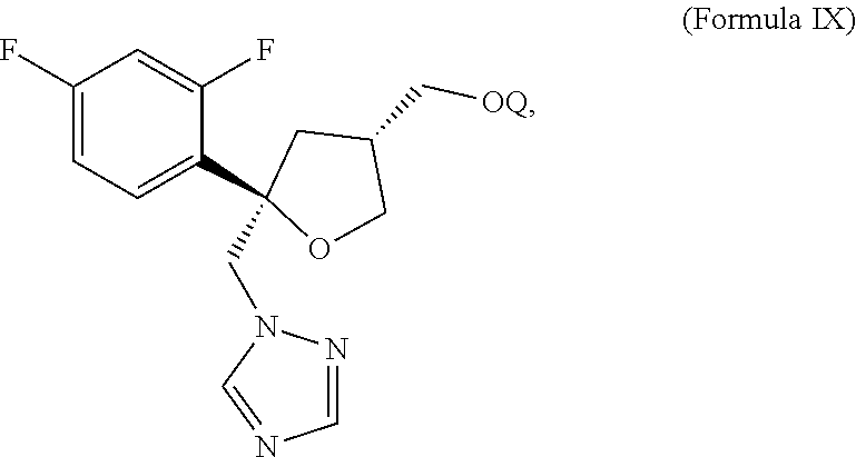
C1(F)=CC=C(C2(CN3N=CN=C3)OCC(C[OQ])C2)C(F)=C1
